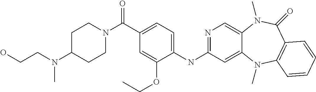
N1=C(NC2=CC=C(C(N3CCC(N(CCO)C)CC3)=O)C=C2OCC)C=C2C(=C1)N(C)C(=O)C1=C(N2C)C=CC=C1
